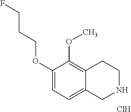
C1(OCCCF)=CC=C2C(=C1OC)CCNC2.Cl
